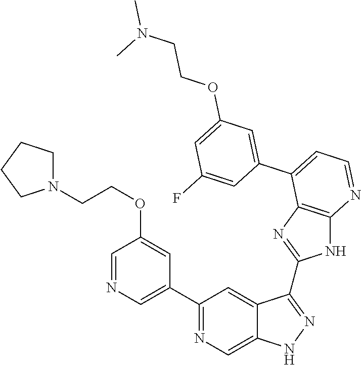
C1(C2=NC=C3C(=C2)C(C2=NC4=C(N2)N=CC=C4C2=CC(OCCN(C)C)=CC(F)=C2)=NN3)=CN=CC(OCCN2CCCC2)=C1
